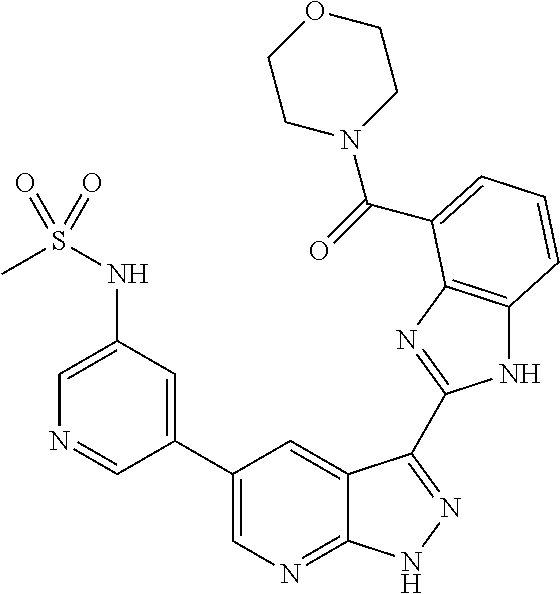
C1(C2=CN=C3C(=C2)C(C2=NC4=C(N2)C=CC=C4C(=O)N2CCOCC2)=NN3)=CC(NS(C)(=O)=O)=CN=C1
